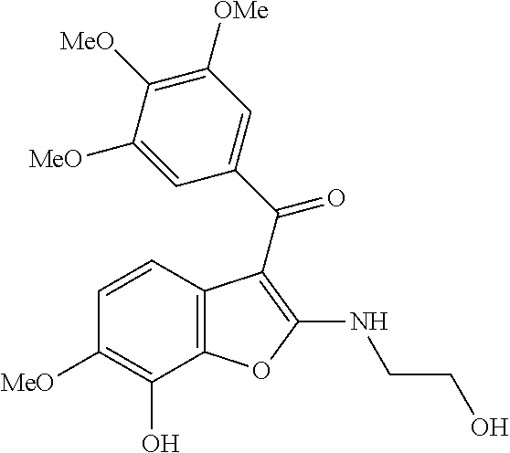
C12=C(C=CC([MeO])=C1O)C(C(C1=CC([OMe])=C([MeO])C([MeO])=C1)=O)=C(NCCO)O2
